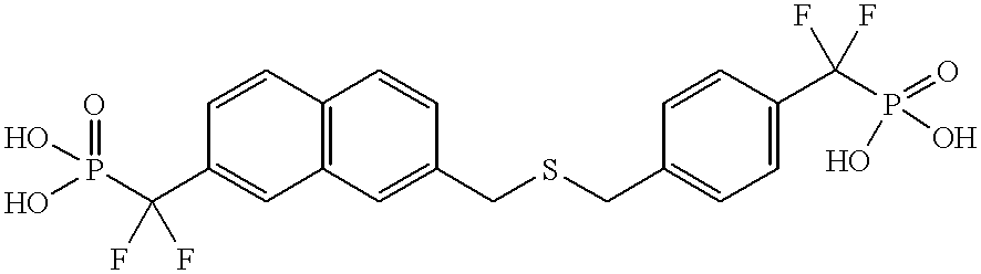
C1=CC2=C(C=C1C(P(=O)(O)O)(F)F)C=C(CSCC1=CC=C(C(P(=O)(O)O)(F)F)C=C1)C=C2
